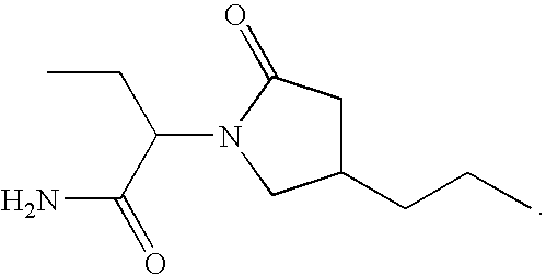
C1(CCC)CC(=O)N(C(CC)C(N)=O)C1
